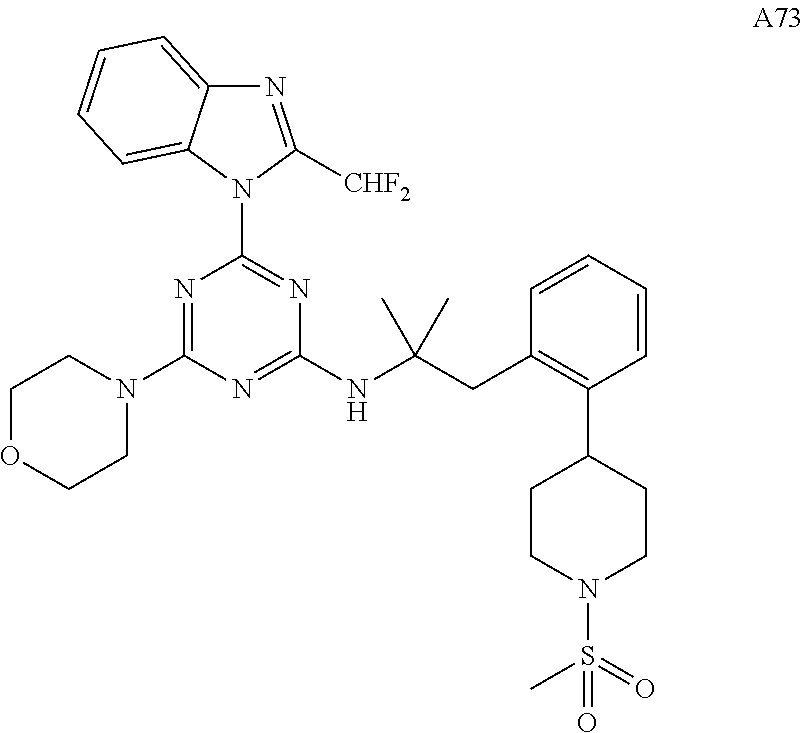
N1=C([CHF2])N(C2=NC(NC(CC3=C(C4CCN(S(=O)(C)=O)CC4)C=CC=C3)(C)C)=NC(N3CCOCC3)=N2)C2=CC=CC=C12
